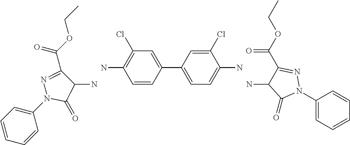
C1=CC(C2=CC=C(N)C(Cl)=C2)=CC(Cl)=C1N.NC1C(=O)N(C2=CC=CC=C2)N=C1C(OCC)=O.NC1C(C(OCC)=O)=NN(C2=CC=CC=C2)C1=O
